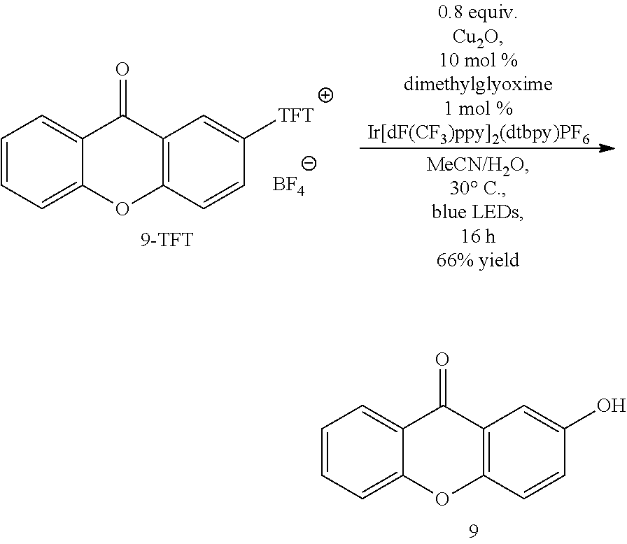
[BF4].C1=CC=C2C(=C1)C(=O)C1=C(O2)C=CC([TFT])=C1.C1=CC=C2C(=C1)C(=O)C1=C(O2)C=CC(O)=C1
